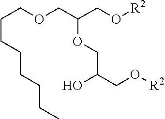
[R2]OCC(COCCCCCCCC)OCC(CO[R2])O
